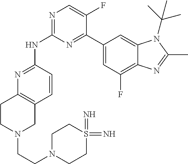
N1=C(NC2=NC=C(F)C(C3=CC(F)=C4C(=C3)N(C(C)(C)C)C(C)=N4)=N2)C=CC2=C1CCN(CCN1CCS(=N)(=N)CC1)C2
